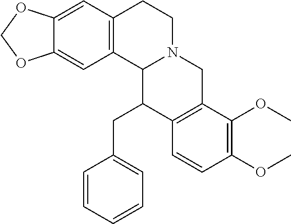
C12=CC3=C(C=C1OCO2)CCN1C3C(CC2=CC=CC=C2)C2=C(C1)C(OC)=C(OC)C=C2
